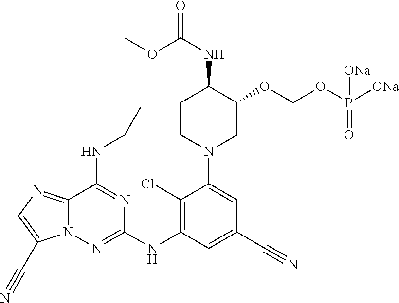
C1(C#N)=CC(NC2=NN3C(=NC=C3C#N)C(NCC)=N2)=C(Cl)C(N2CC(OCOP([ONa])(=O)[ONa])C(NC(=O)OC)CC2)=C1
